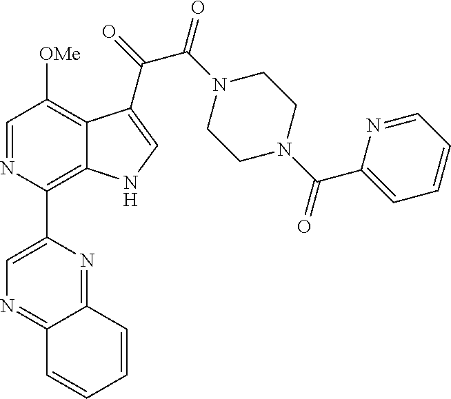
C1(C2=C3C(=C([OMe])C=N2)C(C(=O)C(N2CCN(C(C4=CC=CC=N4)=O)CC2)=O)=CN3)=CN=C2C(=N1)C=CC=C2
